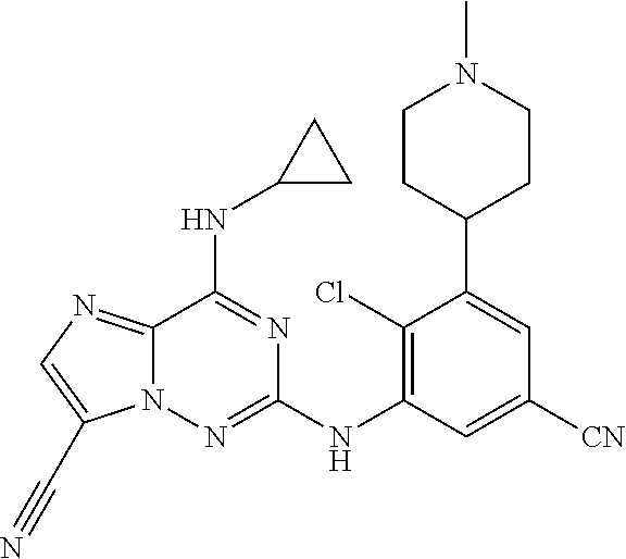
CN1CCC(C2=CC([CN])=CC(NC3=NN4C(=NC=C4C#N)C(NC4CC4)=N3)=C2Cl)CC1
